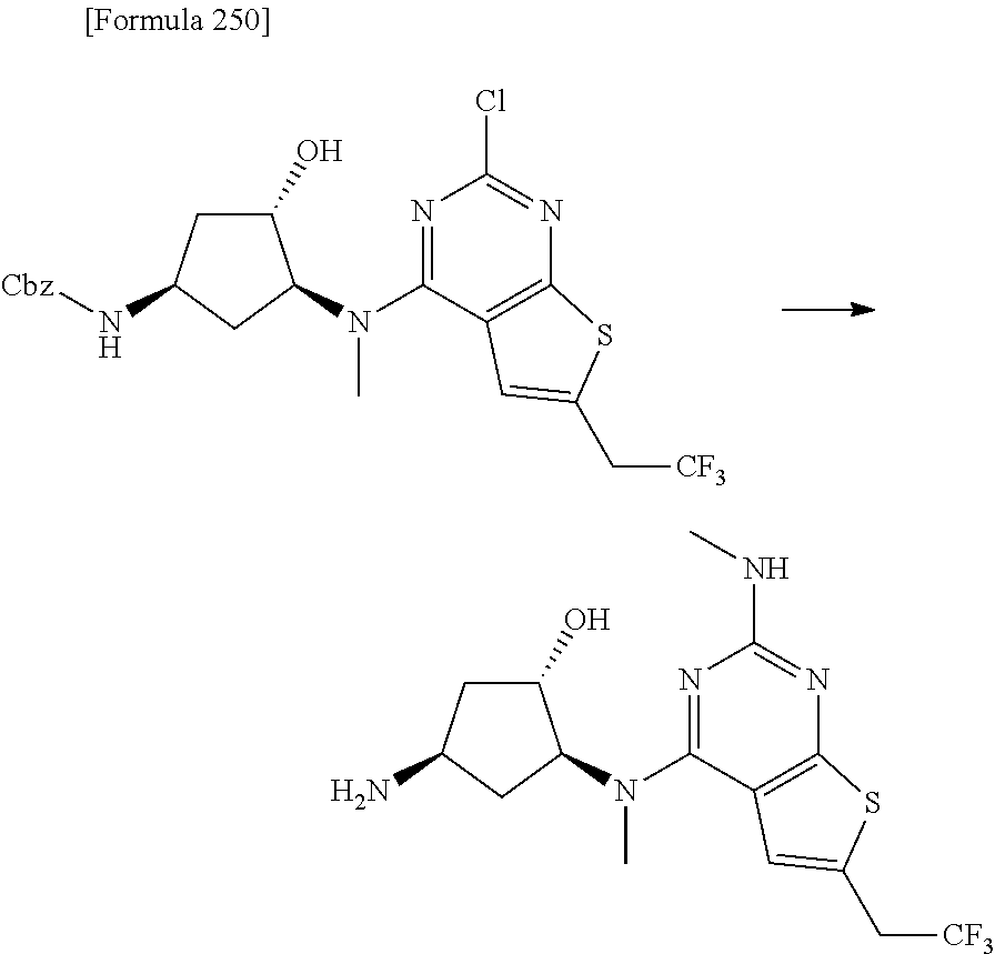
C1(O)CC(N[Cbz])CC1N(C1=NC(Cl)=NC2=C1C=C(C[CF3])S2)C.C1(O)CC(N)CC1N(C1=NC(NC)=NC2=C1C=C(C[CF3])S2)C
